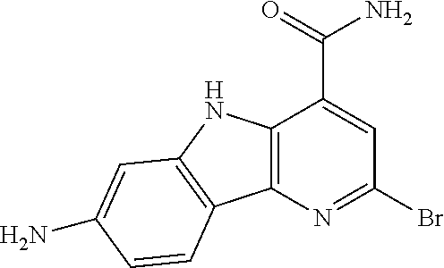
C12=C(N=C(Br)C=C1C(=O)N)C1=C(N2)C=C(N)C=C1
